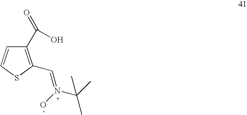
C1(C(=O)O)=C(C=N(C(C)(C)C)O)SC=C1
